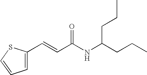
C1=C(C=CC(NC(CCC)CCC)=O)SC=C1
